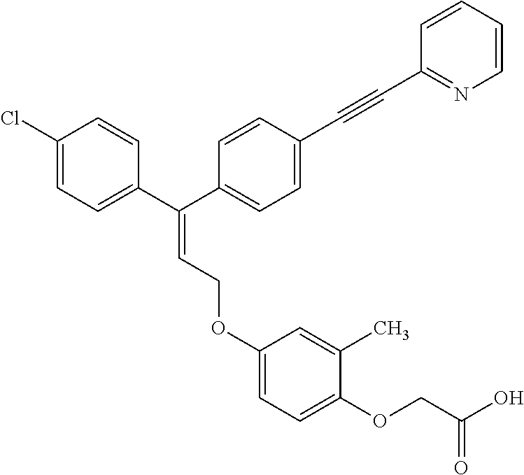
C1(Cl)=CC=C(C(C2=CC=C(C#CC3=NC=CC=C3)C=C2)=CCOC2=CC=C(OCC(O)=O)C(C)=C2)C=C1
